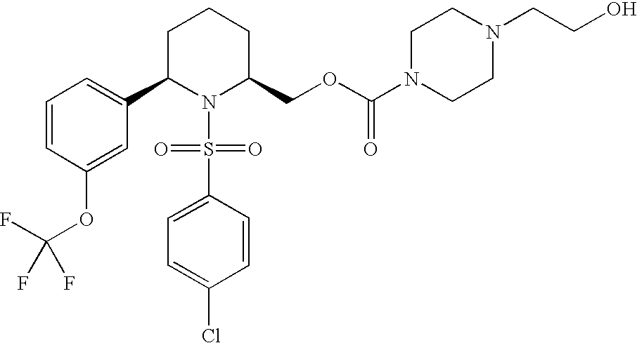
C1=CC(OC(F)(F)F)=CC(C2N(S(C3=CC=C(Cl)C=C3)(=O)=O)C(COC(N3CCN(CCO)CC3)=O)CCC2)=C1
